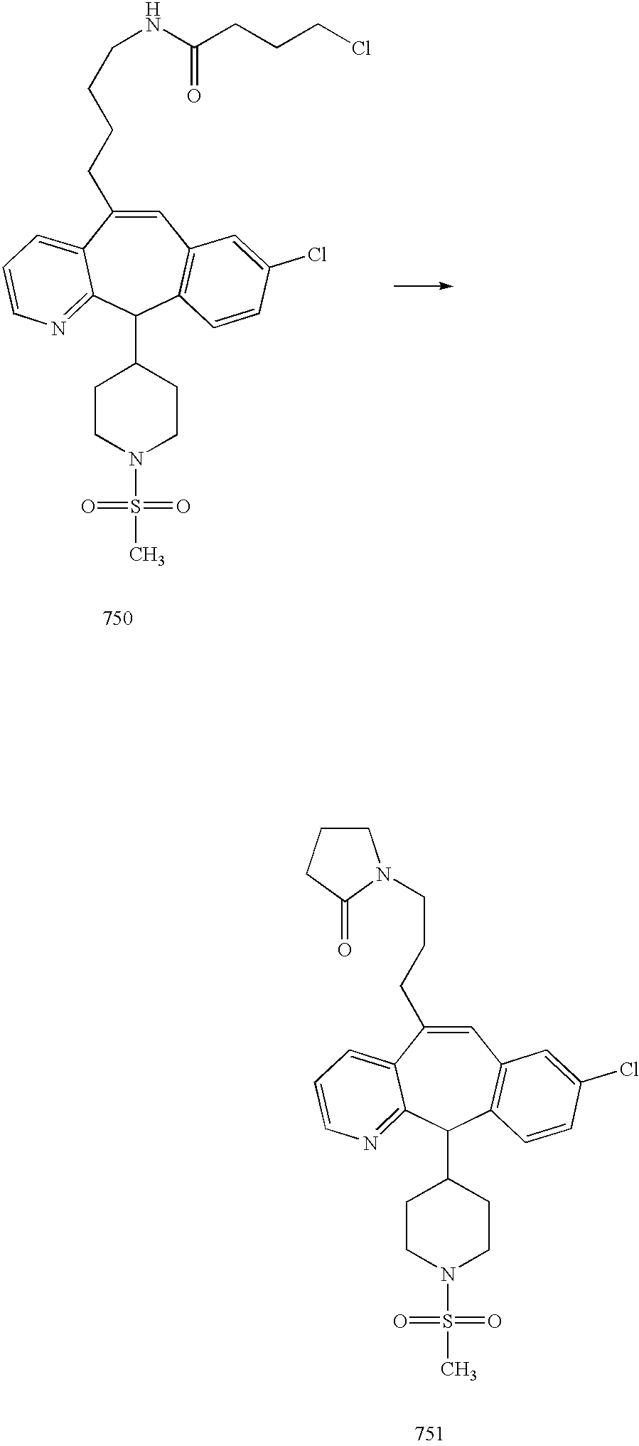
C1=C(CCCCNC(CCCCl)=O)C2=CC=CN=C2C(C2CCN(S(C)(=O)=O)CC2)C2=C1C=C(Cl)C=C2.C1=C(CCCN2CCCC2=O)C2=CC=CN=C2C(C2CCN(S(C)(=O)=O)CC2)C2=C1C=C(Cl)C=C2
